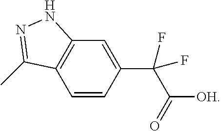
C1=CC(C(C([OH])=O)(F)F)=CC2=C1C(C)=NN2
